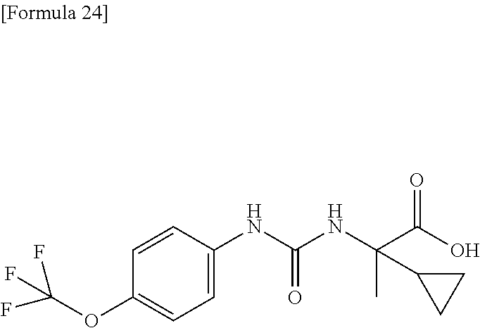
C1=C(OC(F)(F)F)C=CC(NC(NC(C(O)=O)(C)C2CC2)=O)=C1
